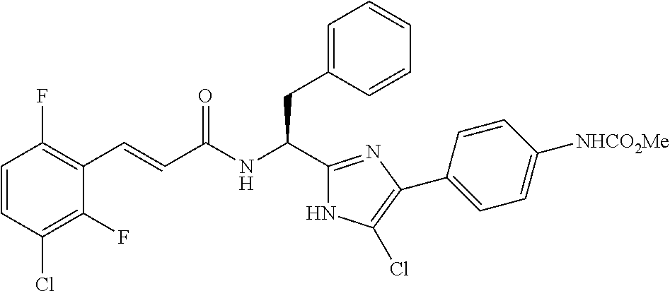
C1=CC(Cl)=C(F)C(C=CC(NC(C2=NC(C3=CC=C([NHCO2Me])C=C3)=C(Cl)N2)CC2=CC=CC=C2)=O)=C1F
